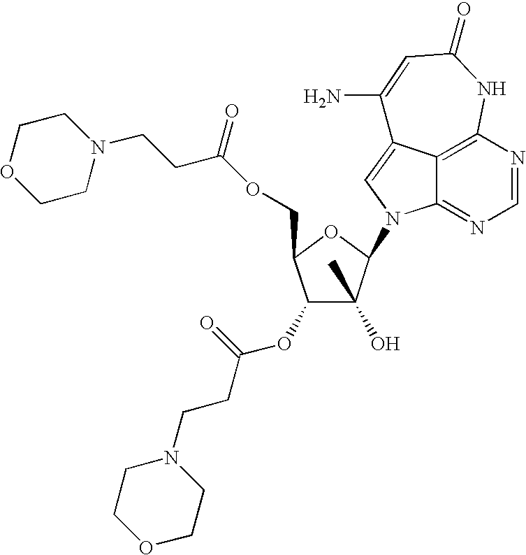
C12=C3N=CN=C1N(C1C(C)(O)C(OC(CCN4CCOCC4)=O)C(COC(CCN4CCOCC4)=O)O1)C=C2C(N)=CC(=O)N3
